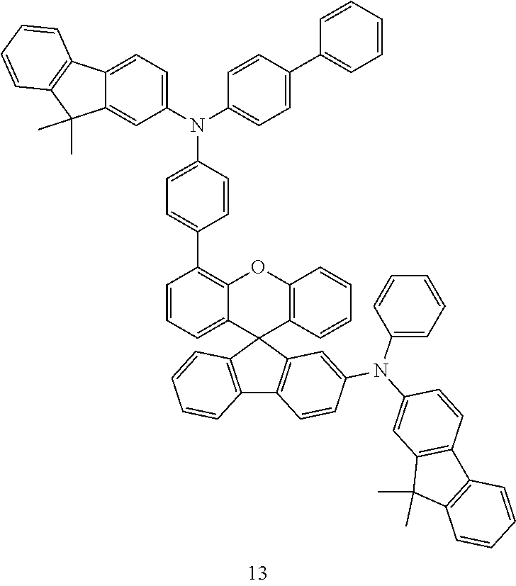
C1=CC=C2C(=C1C1=CC=C(N(C3=CC=C4C(=C3)C(C)(C)C3=C4C=CC=C3)C3=CC=C(C4=CC=CC=C4)C=C3)C=C1)OC1=C(C23C2=C(C4=C3C=C(N(C3=CC=CC=C3)C3=CC5=C(C=C3)C3=C(C5(C)C)C=CC=C3)C=C4)C=CC=C2)C=CC=C1
